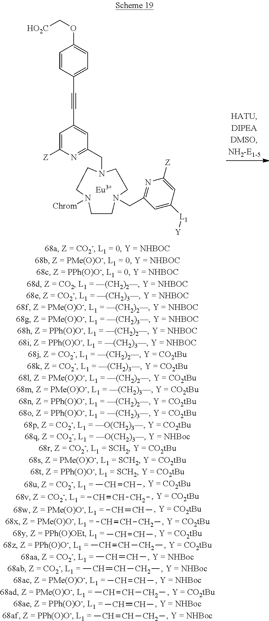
[HO2C]COC1=CC=C(C#CC2=CC(CN3CCN([Chrom])CCN(CC4=NC([Z])=CC([L1][Y])=C4)CC3)=NC([Z])=C2)C=C1.[Eu].CC=CCC.CC=CC.CC=CCC.CC=CC.CC=CCC.CC=CC.CC=CCC.CC=CC.CC=CCC.CC=CC.CC=CCC.CC=CC
